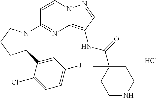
C1=CN2C(=C(NC(=O)C3(C)CCNCC3)C=N2)N=C1N1C(C2=CC(F)=CC=C2Cl)CCC1.Cl
